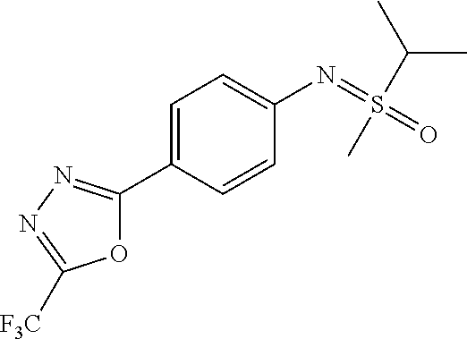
O1C(C2=CC=C(N=S(=O)(C)C(C)C)C=C2)=NN=C1[F3C]
